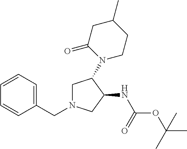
C1(CN2CC(N3CCC(C)CC3=O)C(NC(=O)OC(C)(C)C)C2)=CC=CC=C1
